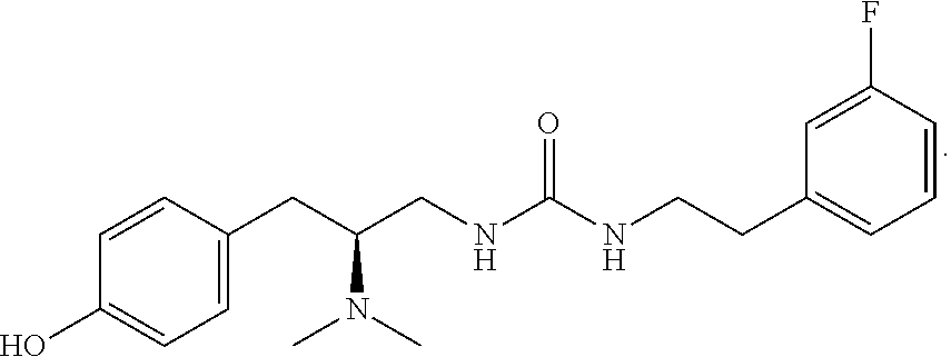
C1=CC(CC(CNC(NCCC2=CC=CC(F)=C2)=O)N(C)C)=CC=C1O
